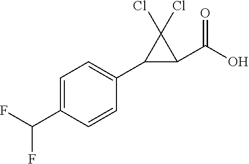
C1=C(C(F)F)C=CC(C2C(C(O)=O)C2(Cl)Cl)=C1
